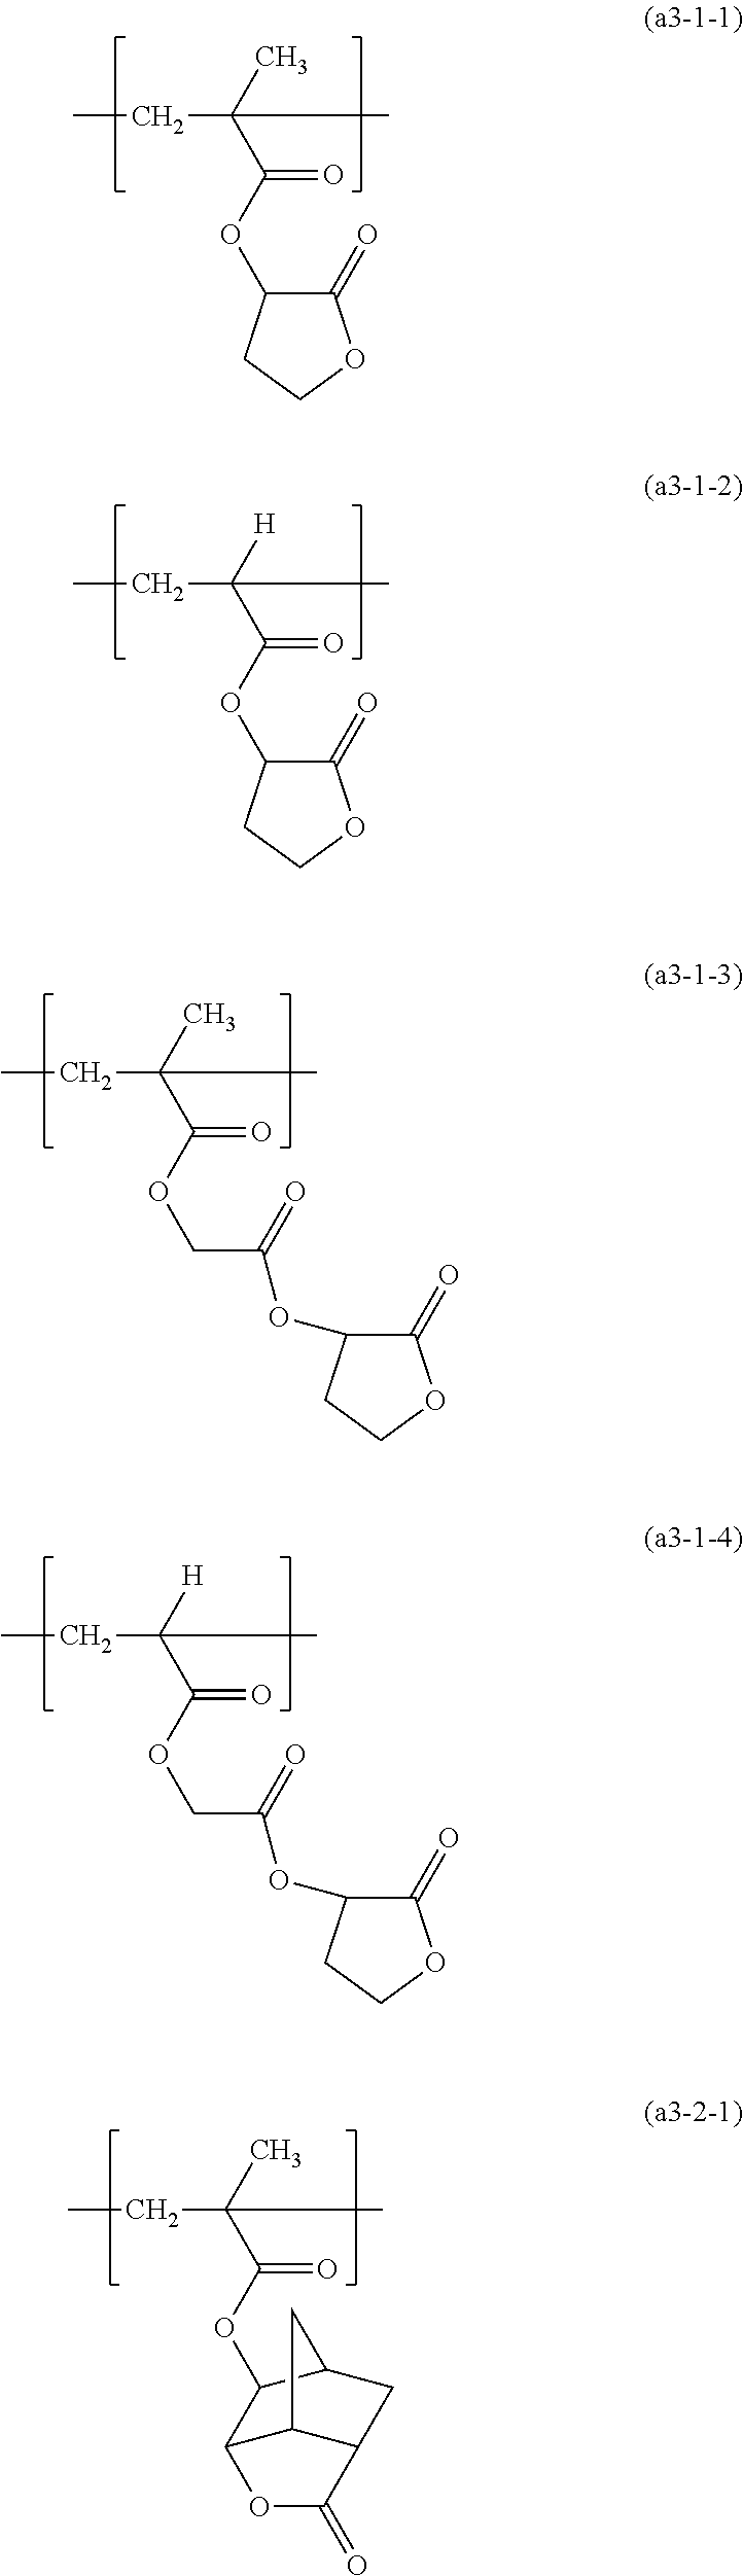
CCC(C(OC1C(=O)OCC1)=O)(C)C.CCC(C(OC1C(=O)OCC1)=O)([H])C.CCC(C(OCC(=O)OC1C(=O)OCC1)=O)(C)C.CCC(C(OCC(=O)OC1C(=O)OCC1)=O)([H])C.CCC(C(OC1C2C3C(CC1C3)C(=O)O2)=O)(C)C
